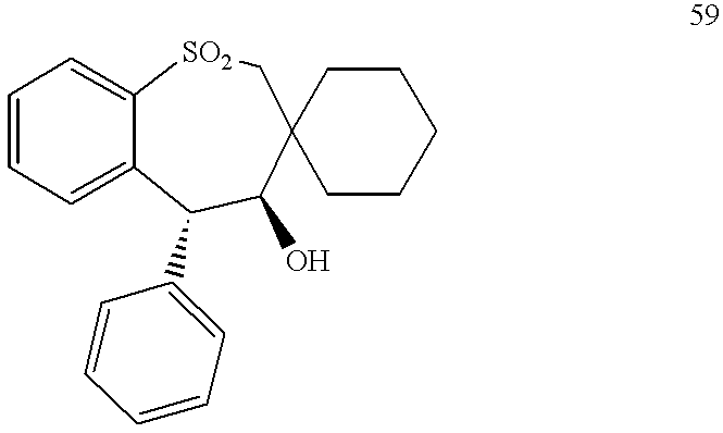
C1=CC=C2C(=C1)[SO2]CC1(C(O)C2C2=CC=CC=C2)CCCCC1
